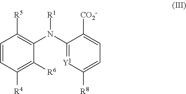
C1=CC([R4])=C([R6])C(N(C2=[Y1]C([R8])=CC=C2[CO2-])[R1])=C1[R5]
